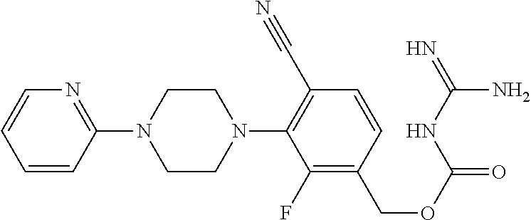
N1=C(N2CCN(C3=C(C#N)C=CC(COC(=O)NC(=N)N)=C3F)CC2)C=CC=C1
